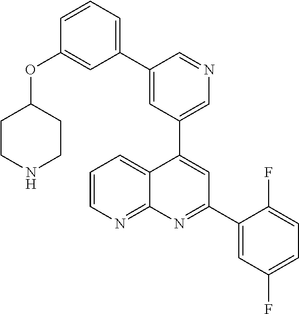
C1=C(C2=CC=CC(OC3CCNCC3)=C2)C=NC=C1C1=CC(C2=CC(F)=CC=C2F)=NC2=NC=CC=C12
